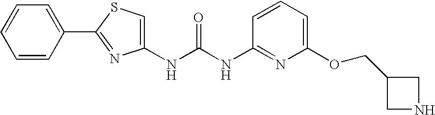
N(C(NC1=NC(OCC2CNC2)=CC=C1)=O)C1=CSC(C2=CC=CC=C2)=N1
